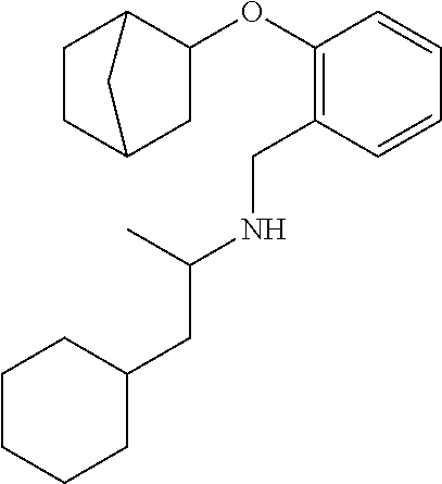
C(C1=C(OC2C3CCC(C2)C3)C=CC=C1)NC(CC1CCCCC1)C
